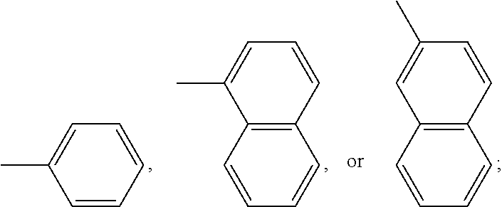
C1=CC=CC=C1C.C1=CC2=C(C=C1)C=CC=C2C.C1=CC2=C(C=C1)C=CC(C)=C2
